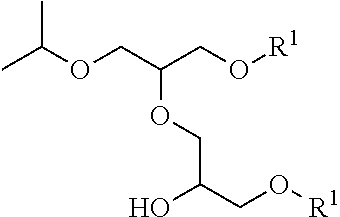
O(CC(CO[R1])OCC(CO[R1])O)C(C)C
